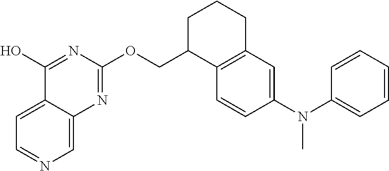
C1=C2C(=CN=C1)N=C(OCC1C3=C(CCC1)C=C(N(C1=CC=CC=C1)C)C=C3)N=C2O
